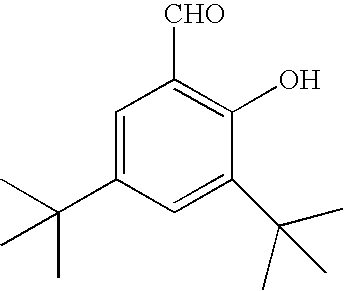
C1=C(C(C)(C)C)C=C(C(C)(C)C)C(O)=C1[CHO]
